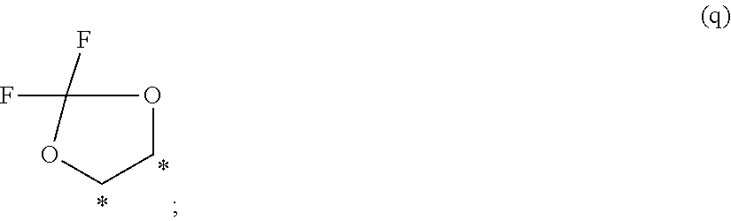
FC1(F)OCCO1
